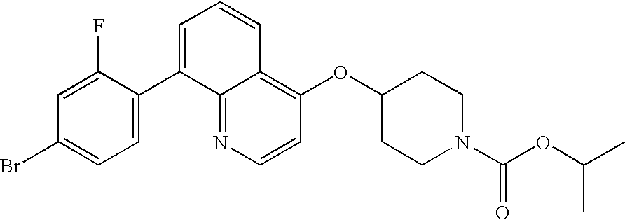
C1=CN=C2C(=C1OC1CCN(C(OC(C)C)=O)CC1)C=CC=C2C1=CC=C(Br)C=C1F
